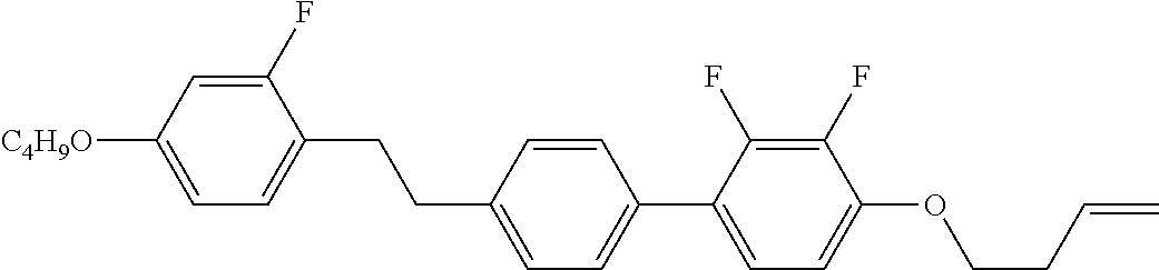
C1(F)=CC([C4H9O])=CC=C1CCC1=CC=C(C2=CC=C(OCCC=C)C(F)=C2F)C=C1
